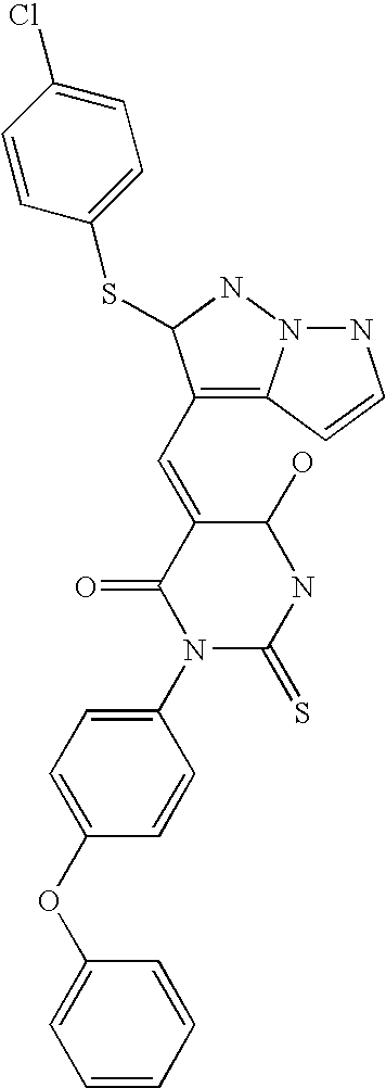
C1(OC2=CC=C(N3C(=S)NC(O)C(=CC4=C5N(NC4SC4=CC=C(Cl)C=C4)NC=C5)C3=O)C=C2)=CC=CC=C1
